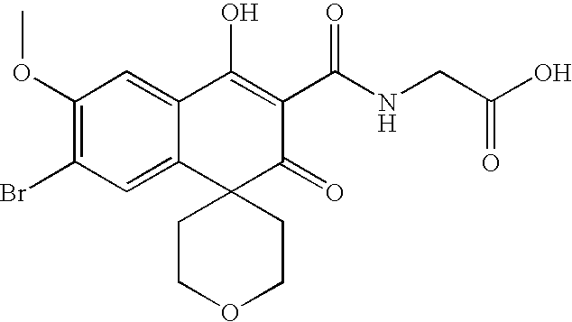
C1(OC)=C(Br)C=C2C(=C1)C(O)=C(C(NCC(O)=O)=O)C(=O)C21CCOCC1
